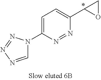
N1=NC(C2OC2)=CC=C1N1C=NN=N1.*
